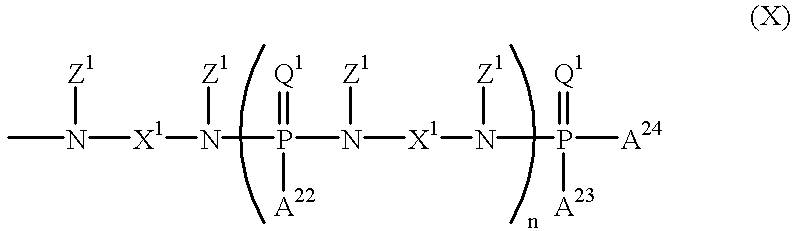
N([X1]N(P(N([X1]N(P([A24])(=[Q1])[A23])[Z1])[Z1])(=[Q1])[A22])[Z1])(C)[Z1]
